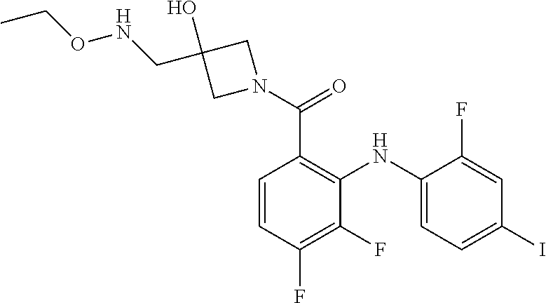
C1=C(F)C(NC2=C(C(=O)N3CC(CNOCC)(O)C3)C=CC(F)=C2F)=CC=C1I
